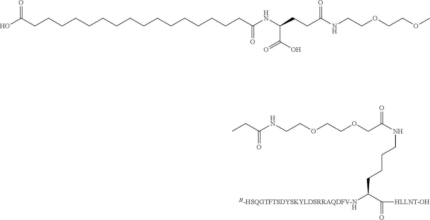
[H].N(CCCCC([H-HSQGTFTSDYSKYLDSRRAQDFV-N])C([HLLNT-OH])=O)C(COCCOCCNC(CC)=O)=O.C(CCCCCCC(NC(CCC(NCCOCCOC)=O)C(O)=O)=O)CCCCCCCCCC(O)=O
